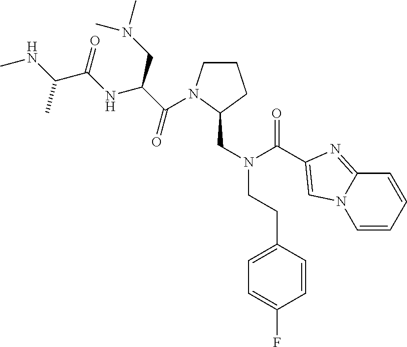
C(=O)(C(CN(C)C)NC(=O)C(C)NC)N1CCCC1CN(CCC1=CC=C(F)C=C1)C(=O)C1=CN2C=CC=CC2=N1
